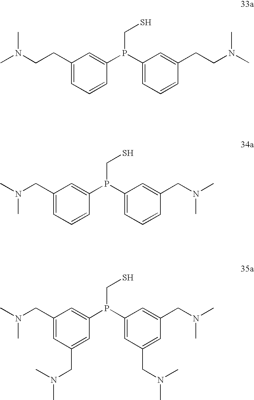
C1(CCN(C)C)=CC=CC(P(CS)C2=CC=CC(CCN(C)C)=C2)=C1.C1(CN(C)C)=CC=CC(P(CS)C2=CC=CC(CN(C)C)=C2)=C1.C1(CN(C)C)=CC(CN(C)C)=CC(P(CS)C2=CC(CN(C)C)=CC(CN(C)C)=C2)=C1
